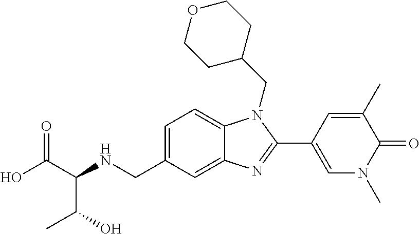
C1=C(CNC(C(C)O)C(=O)O)C=C2C(=C1)N(CC1CCOCC1)C(C1=CN(C)C(=O)C(C)=C1)=N2
